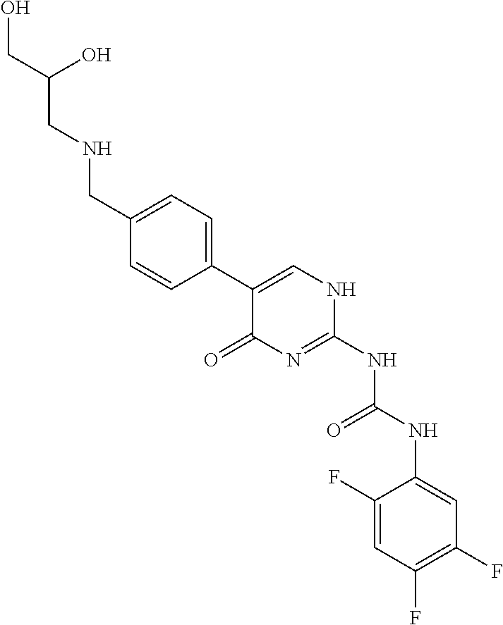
OCC(CNCC1=CC=C(C2=CNC(NC(=O)NC3=CC(F)=C(F)C=C3F)=NC2=O)C=C1)O
